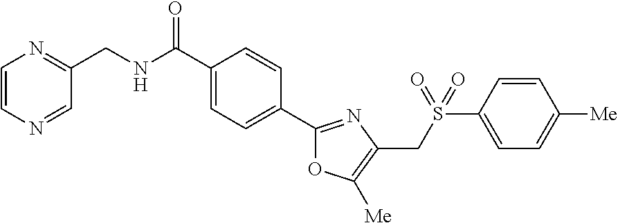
C1(C(=O)NCC2=NC=CN=C2)=CC=C(C2=NC(CS(C3=CC=C([Me])C=C3)(=O)=O)=C([Me])O2)C=C1
